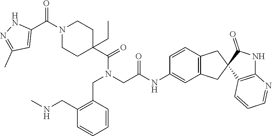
C1=CC(CN(C(C2(CC)CCN(C(C3=CC(C)=NN3)=O)CC2)=O)CC(NC2=CC3=C(C=C2)CC2(C3)C3=C(NC2=O)N=CC=C3)=O)=C(CNC)C=C1
